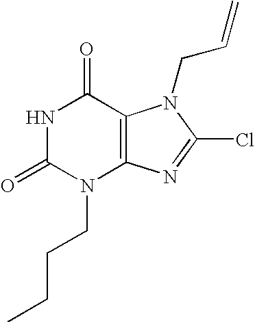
N1C(=O)N(CCCC)C2=C(C1=O)N(CC=C)C(Cl)=N2
